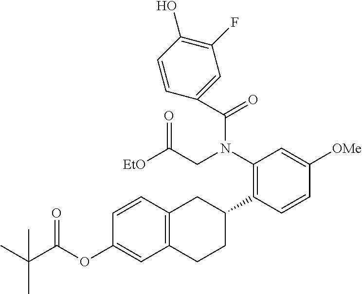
C1(OC(C(C)(C)C)=O)=CC2=C(C=C1)CC(C1=C(N(CC([EtO])=O)C(C3=CC(F)=C(O)C=C3)=O)C=C([OMe])C=C1)CC2
